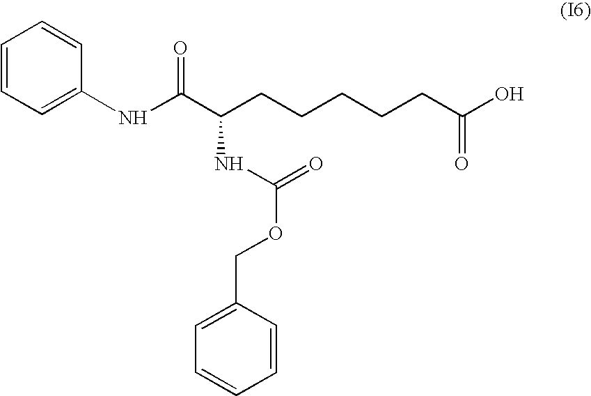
C1(NC(C(CCCCCC(O)=O)NC(=O)OCC2=CC=CC=C2)=O)=CC=CC=C1
